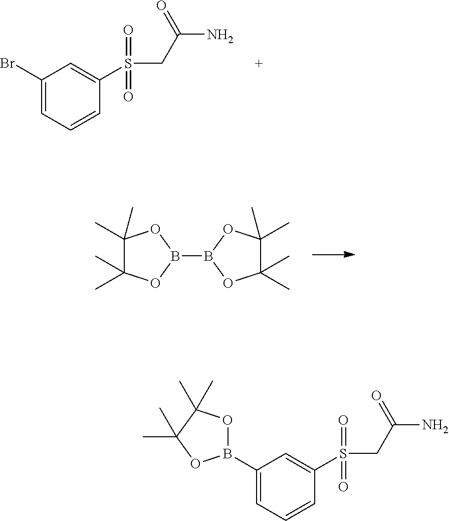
C1(Br)=CC=CC(S(CC(N)=O)(=O)=O)=C1.B1(B2OC(C)(C)C(C)(C)O2)OC(C)(C)C(C)(C)O1.C1(B2OC(C)(C)C(C)(C)O2)=CC=CC(S(CC(N)=O)(=O)=O)=C1
